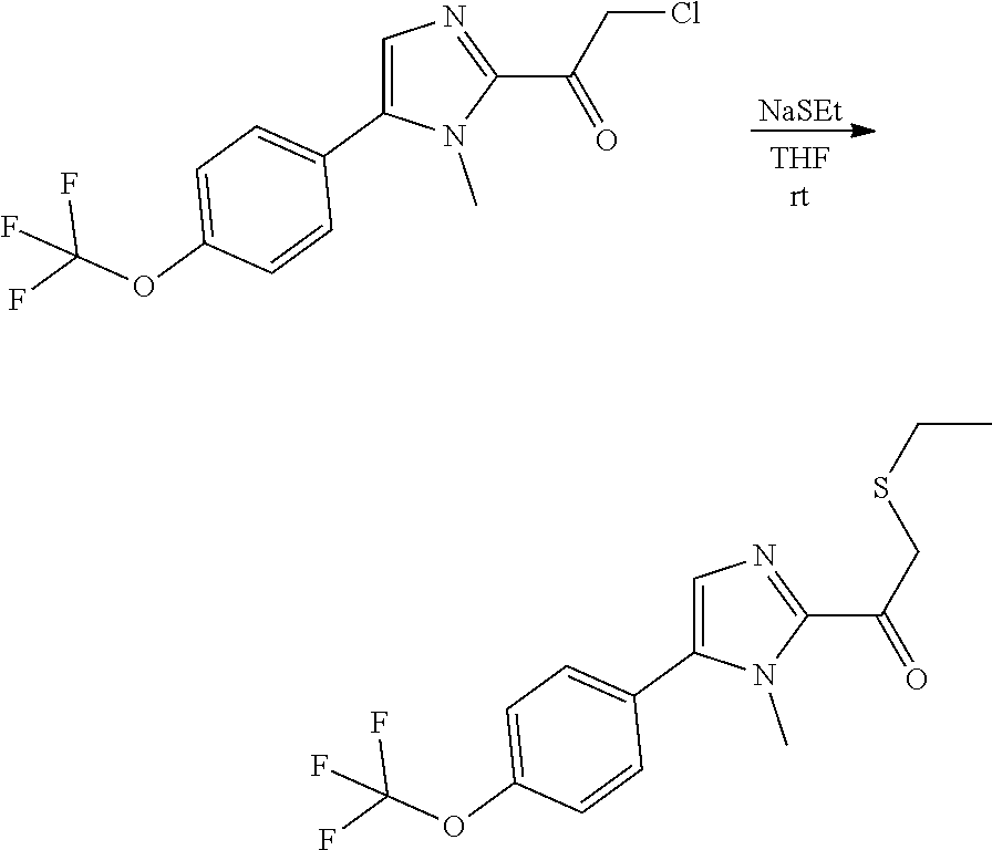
[NaSEt].C1=C(C2=CC=C(OC(F)(F)F)C=C2)N(C)C(C(=O)CCl)=N1.C1=C(C2=CC=C(OC(F)(F)F)C=C2)N(C)C(C(=O)CSCC)=N1
